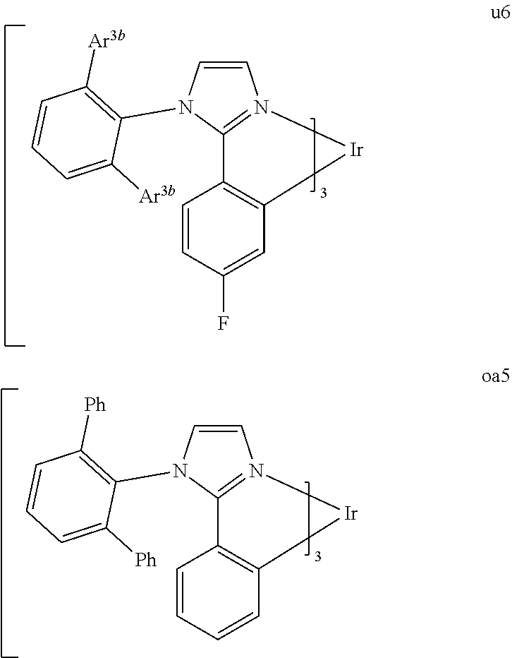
C1=CC(F)=CC2=C1C1=N(C=CN1C1=C([Ar3b])C=CC=C1[Ar3b])[Ir]2.C1=CC=CC2=C1C1=N(C=CN1C1=C([Ph])C=CC=C1[Ph])[Ir]2
